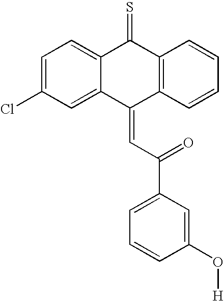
C12=CC=C(Cl)C=C1C(=CC(=O)C1=CC=CC(O[H])=C1)C1=C(C2=S)C=CC=C1
